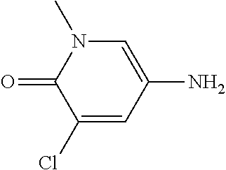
C1(Cl)=CC(N)=CN(C)C1=O
